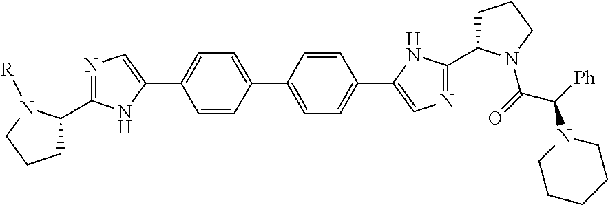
C1(C2=NC=C(C3=CC=C(C4=CC=C(C5=CN=C(C6CCCN6C(C([Ph])N6CCCCC6)=O)N5)C=C4)C=C3)N2)CCCN1[R]
